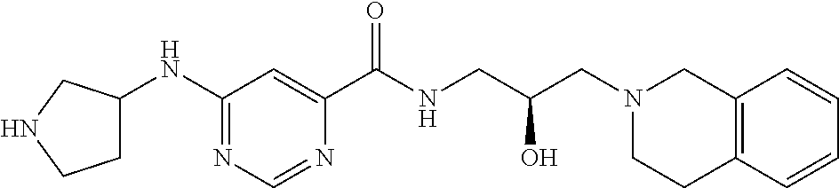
N1=C(NC2CCNC2)C=C(C(NCC(CN2CC3=C(CC2)C=CC=C3)O)=O)N=C1
